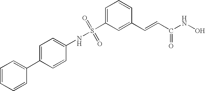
C1=C(S(NC2=CC=C(C3=CC=CC=C3)C=C2)(=O)=O)C=C(C=CC(NO)=O)C=C1
